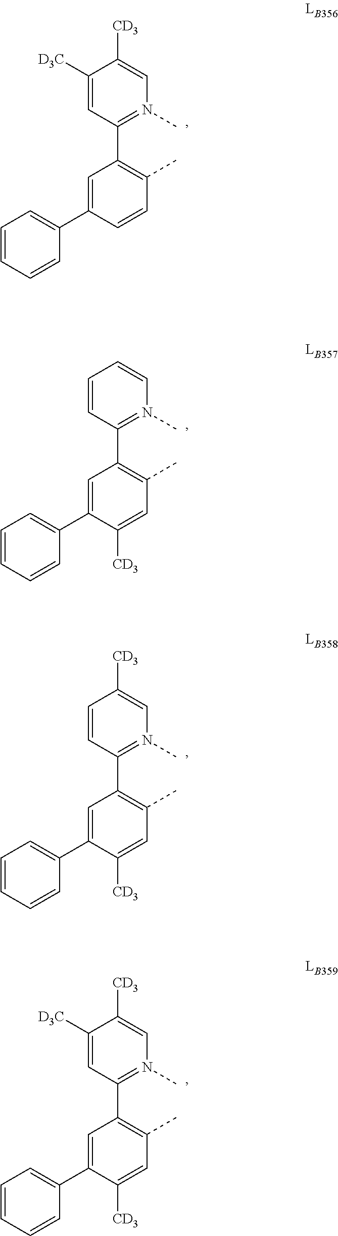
C1=C(C2=CC=CC=C2)C=CC(C)=C1C1=N(C)C=C([CD3])C([D3C])=C1.C1=C(C2=CC=CC=C2)C([CD3])=CC(C)=C1C1=N(C)C=CC=C1.C1=C(C2=CC=CC=C2)C([CD3])=CC(C)=C1C1=N(C)C=C([CD3])C=C1.C1=C(C2=CC=CC=C2)C([CD3])=CC(C)=C1C1=N(C)C=C([CD3])C([D3C])=C1
